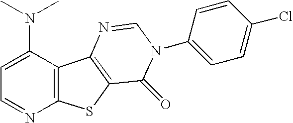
C12=C(SC3=C1N=CN(C1=CC=C(Cl)C=C1)C3=O)N=CC=C2N(C)C
